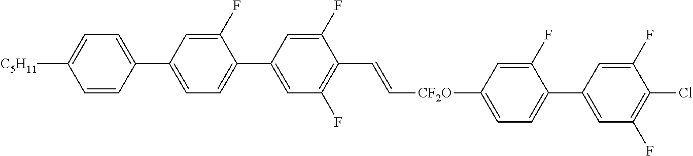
C1=C(C2=CC=C(C3=CC(F)=C(C=C[CF2O]C4=CC=C(C5=CC(F)=C(Cl)C(F)=C5)C(F)=C4)C(F)=C3)C(F)=C2)C=CC([C5H11])=C1
